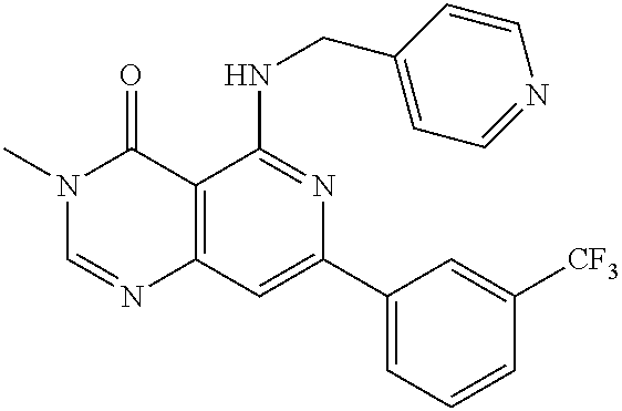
C12=C(C=C(C3=CC=CC([CF3])=C3)N=C1NCC1=CC=NC=C1)N=CN(C)C2=O
